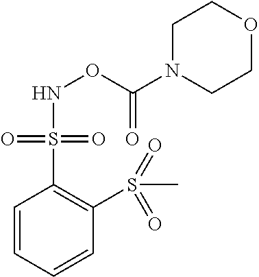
C1=CC=CC(S(C)(=O)=O)=C1S(=O)(=O)NOC(N1CCOCC1)=O
